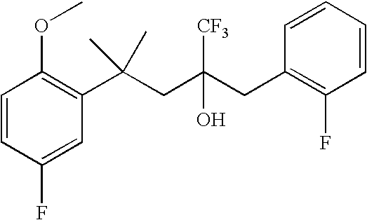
C1(F)=CC(C(CC(CC2=C(F)C=CC=C2)(O)[CF3])(C)C)=C(OC)C=C1
